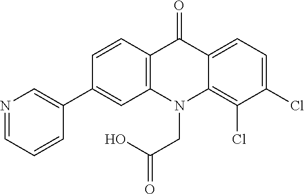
C12=C(N(CC(O)=O)C3=C(Cl)C(Cl)=CC=C3C1=O)C=C(C1=CN=CC=C1)C=C2
